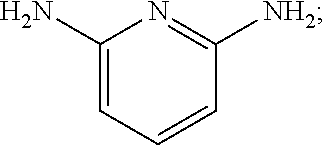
C1(N)=CC=CC([NH2])=N1
